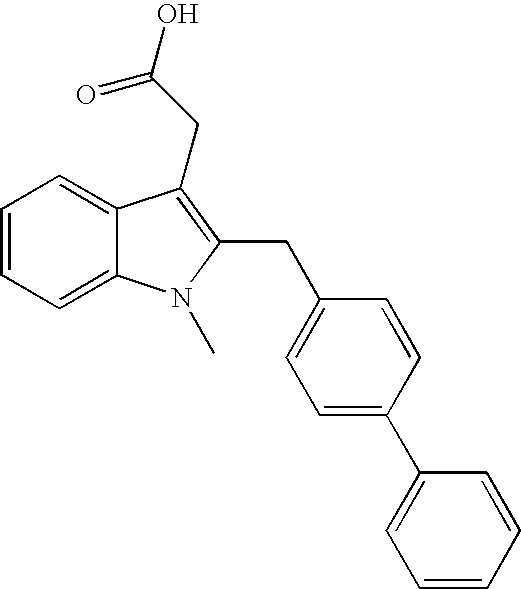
C1=CC=C2C(=C1)C(CC(=O)O)=C(CC1=CC=C(C3=CC=CC=C3)C=C1)N2C
